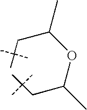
C(OC(C)CC(C)(C)C)(C)CC(C)(C)C
